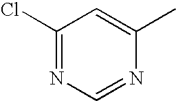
C1(Cl)=NC=NC(C)=C1
